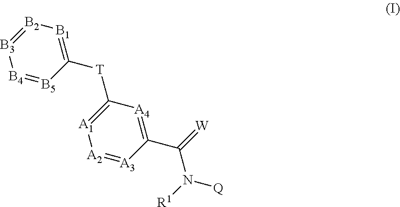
[B4]1=[B5]C([T]C2=[A1][A2]=[A3]C(C(N([Q])[R1])=[W])=[A4]2)=[B1][B2]=[B3]1
